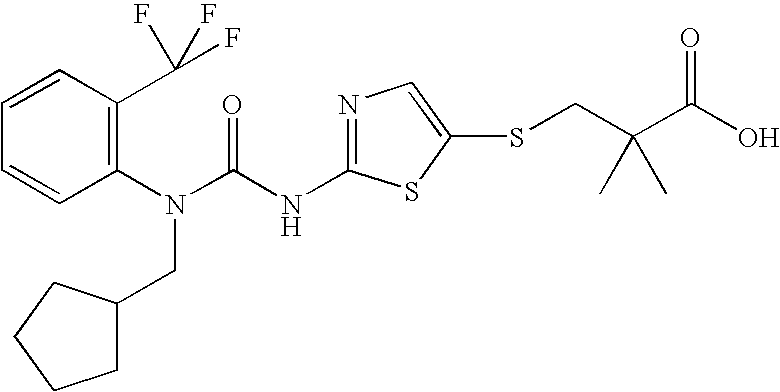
C1=CC(C(F)(F)F)=C(N(C(NC2=NC=C(SCC(C(O)=O)(C)C)S2)=O)CC2CCCC2)C=C1
